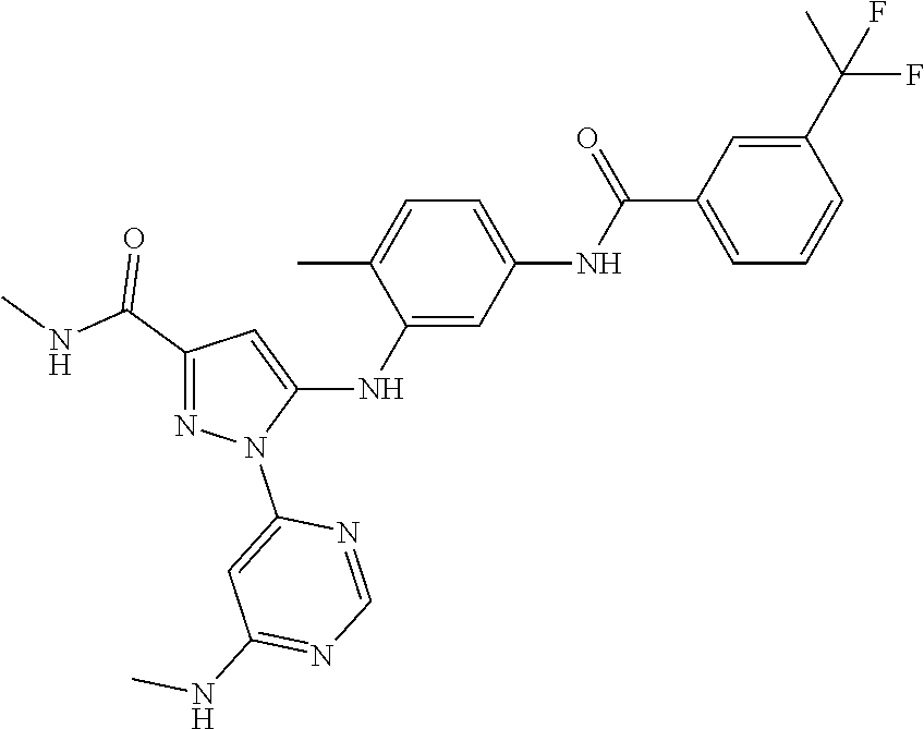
C1(C(NC)=O)=NN(C2=CC(NC)=NC=N2)C(NC2=CC(NC(C3=CC=CC(C(C)(F)F)=C3)=O)=CC=C2C)=C1
